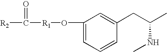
[R2]C([R1]OC1=CC=CC(CC(C)NC)=C1)=O
